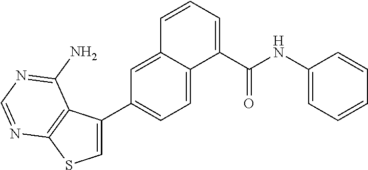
C1(C(NC2=CC=CC=C2)=O)=CC=CC2=CC(C3=CSC4=C3C(N)=NC=N4)=CC=C12
